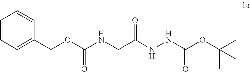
C(C(NNC(OC(C)(C)C)=O)=O)NC(OCC1=CC=CC=C1)=O
